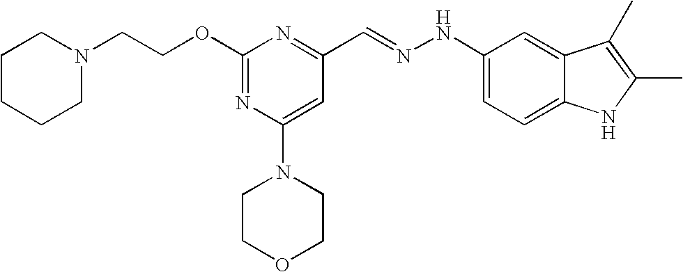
C(COC1=NC(N2CCOCC2)=CC(C=NNC2=CC=C3C(=C2)C(C)=C(C)N3)=N1)N1CCCCC1
